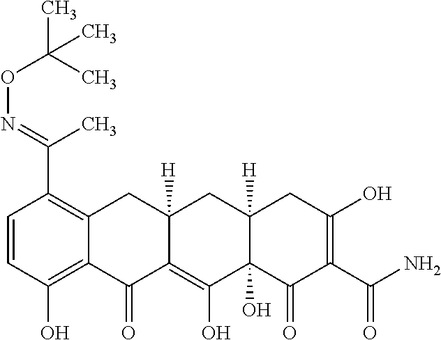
C1=CC(O)=C2C(=C1C(=NOC(C)(C)C)C)CC1([H])C(=C(O)C3(O)C([H])(C1)CC(O)=C(C(N)=O)C3=O)C2=O
